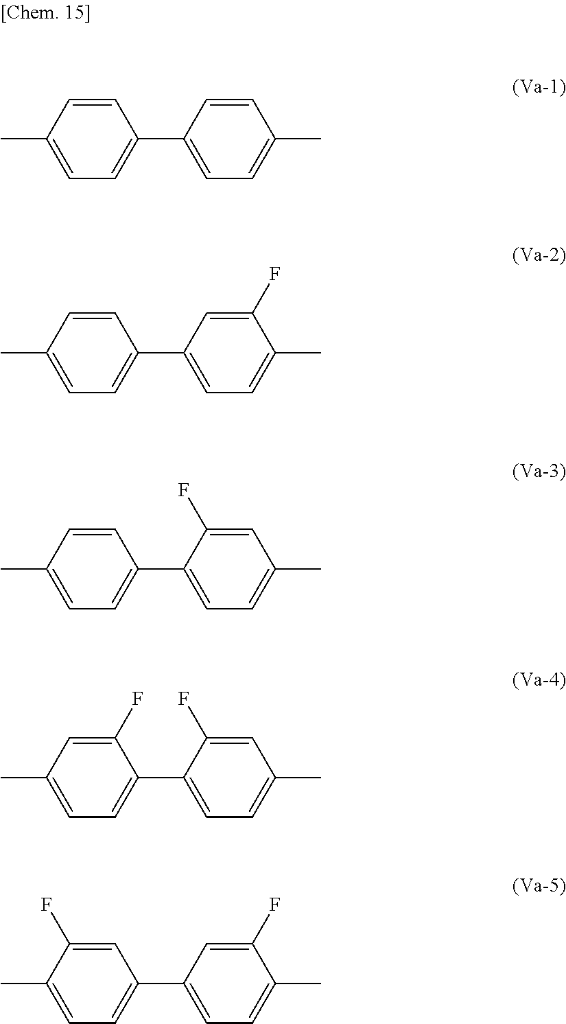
C1=CC(C)=CC=C1C1=CC=C(C)C=C1.C1=CC(C)=CC=C1C1=CC=C(C)C(F)=C1.C1=CC(C)=CC=C1C1=CC=C(C)C=C1F.C1(F)=CC(C)=CC=C1C1=CC=C(C)C=C1F.C1=C(F)C(C)=CC=C1C1=CC=C(C)C(F)=C1
